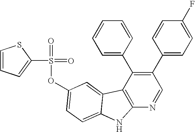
C1(S(=O)(=O)OC2=CC=C3C(=C2)C2=C(N=CC(C4=CC=C(F)C=C4)=C2C2=CC=CC=C2)N3)=CC=CS1
